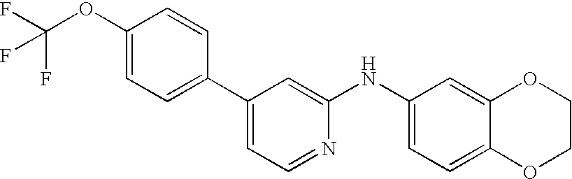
C1=CC(C2=CC=NC(NC3=CC=C4C(=C3)OCCO4)=C2)=CC=C1OC(F)(F)F
